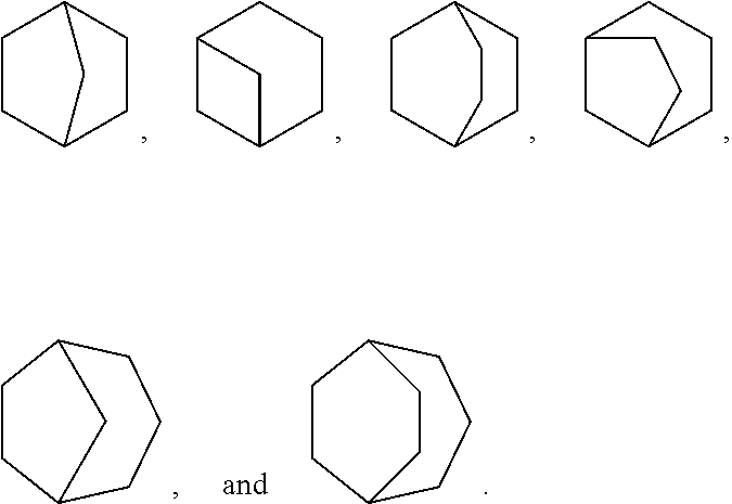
C1C2CCC(C1)C2.C12CC(CCC1)C2.C1CC2CCC1CC2.C12CC(CCC1)CC2.C1CC2CCCC1C2.C1CC2CCCC1CC2
